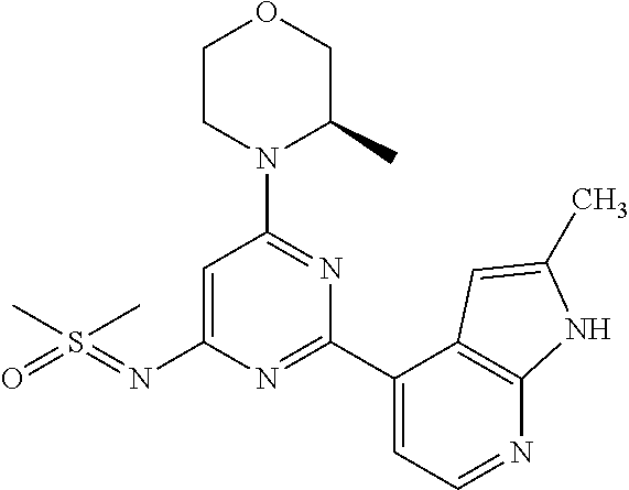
C1CN(C2=NC(C3=CC=NC4=C3C=C(C)N4)=NC(N=S(=O)(C)C)=C2)C(C)CO1
